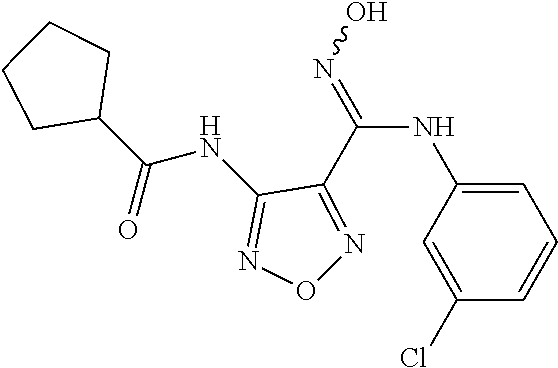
C1=C(NC(=NO)C2=NON=C2NC(C2CCCC2)=O)C=C(Cl)C=C1
